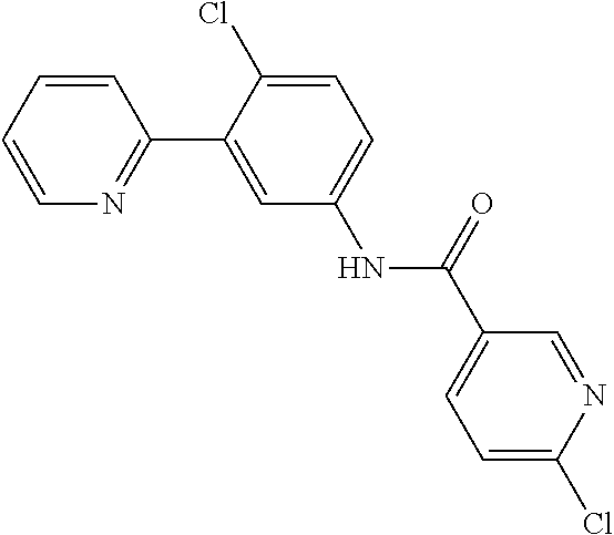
C1=CN=C(C2=CC(NC(C3=CC=C(Cl)N=C3)=O)=CC=C2Cl)C=C1
